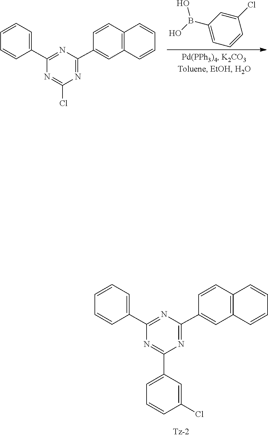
C1=CC(C2=NC(C3=CC4=C(C=C3)C=CC=C4)=NC(C3=CC=CC(Cl)=C3)=N2)=CC=C1.C1=CC(C2=NC(C3=CC4=C(C=C3)C=CC=C4)=NC(Cl)=N2)=CC=C1.C1=C(Cl)C=CC=C1B(O)O
